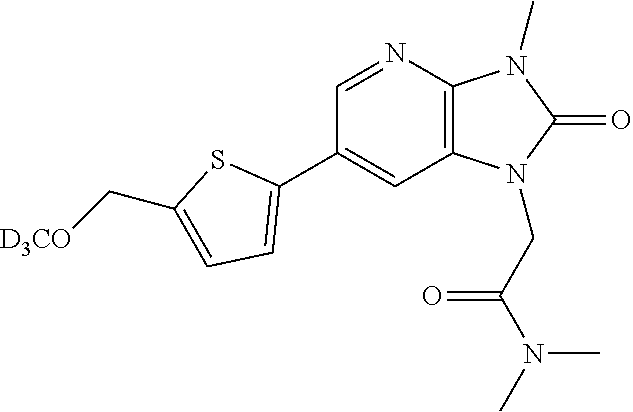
C1(C2=CC=C(C[D3CO])S2)=CC2=C(N=C1)N(C)C(=O)N2CC(N(C)C)=O
